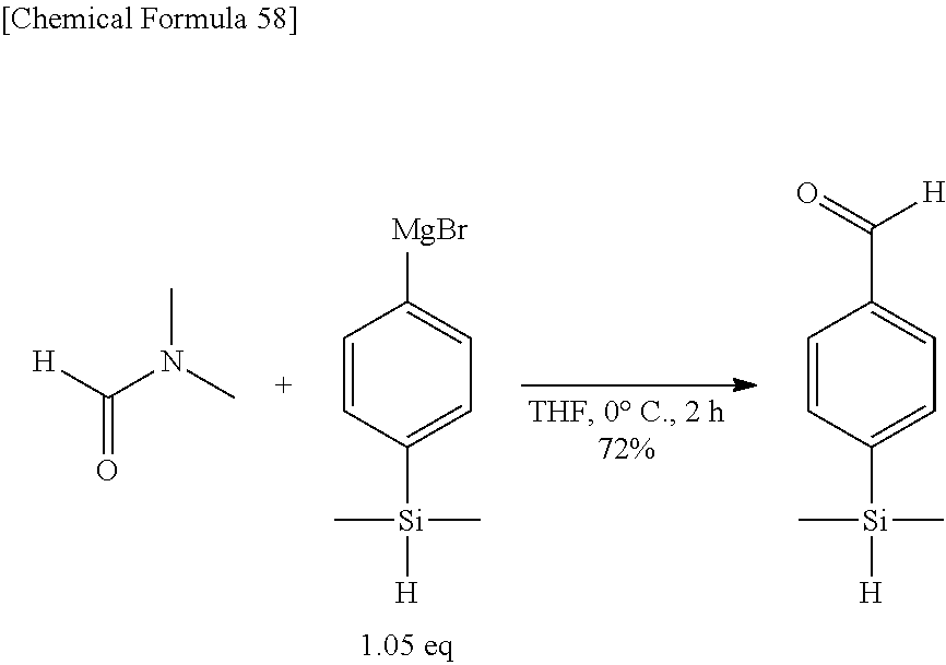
C1=CC([Si](C)(C)[H])=CC=C1[MgBr].C1=CC([Si](C)(C)[H])=CC=C1C(=O)[H].[H]C(N(C)C)=O
